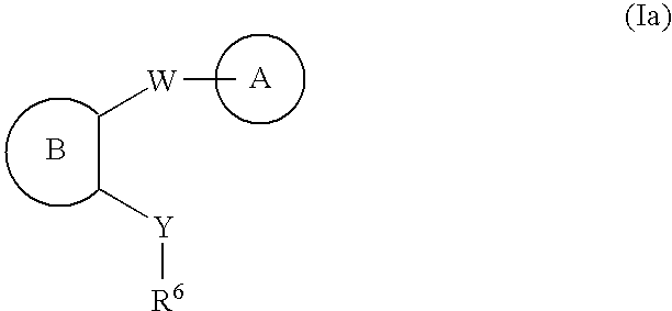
[A].B.C(C[W]C)[Y][R6]
